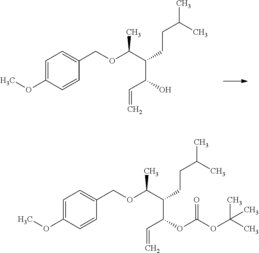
O(C(C(C(O)C=C)CCC(C)C)C)CC1=CC=C(OC)C=C1.O(C(C(C(OC(OC(C)(C)C)=O)C=C)CCC(C)C)C)CC1=CC=C(OC)C=C1
